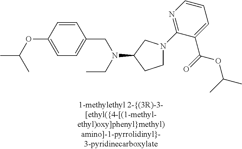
C1N(C2=NC=CC=C2C(=O)OC(C)C)CC(N(CC)CC2=CC=C(OC(C)C)C=C2)C1
